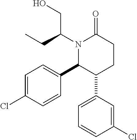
N1(C(CC)CO)C(C2=CC=C(Cl)C=C2)C(C2=CC=CC(Cl)=C2)CCC1=O
